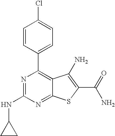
N1=C(NC2CC2)N=C2C(=C1C1=CC=C(Cl)C=C1)C(N)=C(C(N)=O)S2
